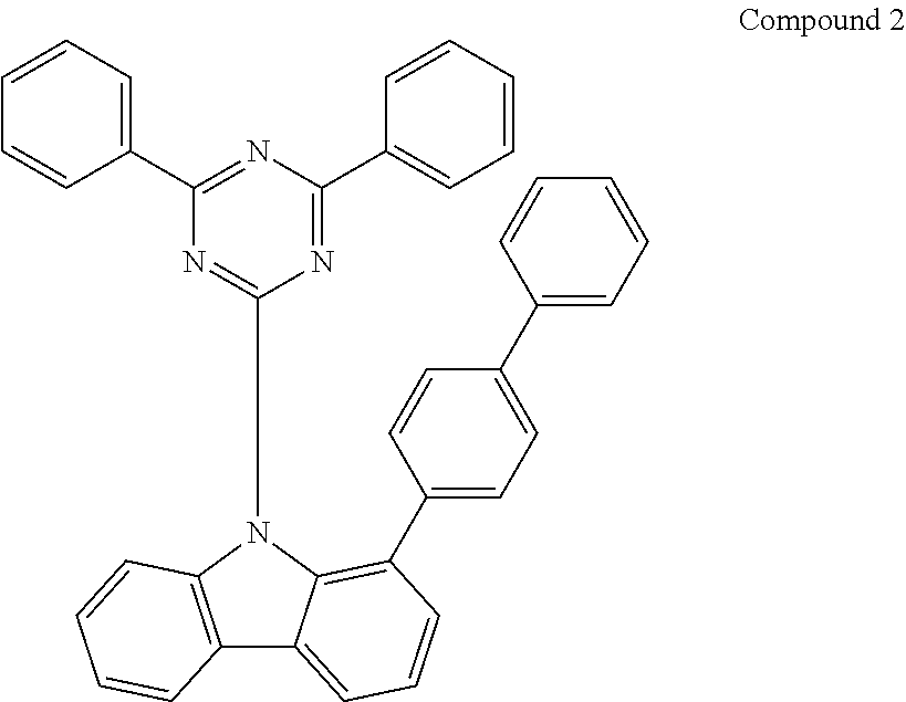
C12=C(N(C3=NC(C4=CC=CC=C4)=NC(C4=CC=CC=C4)=N3)C3=C(C4=CC=C(C5=CC=CC=C5)C=C4)C=CC=C13)C=CC=C2
